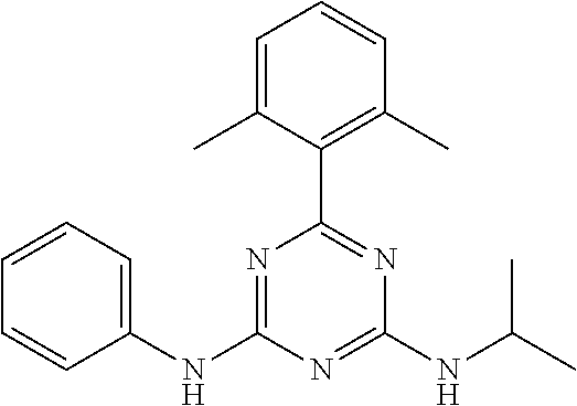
C1(NC2=NC(C3=C(C)C=CC=C3C)=NC(NC(C)C)=N2)=CC=CC=C1
